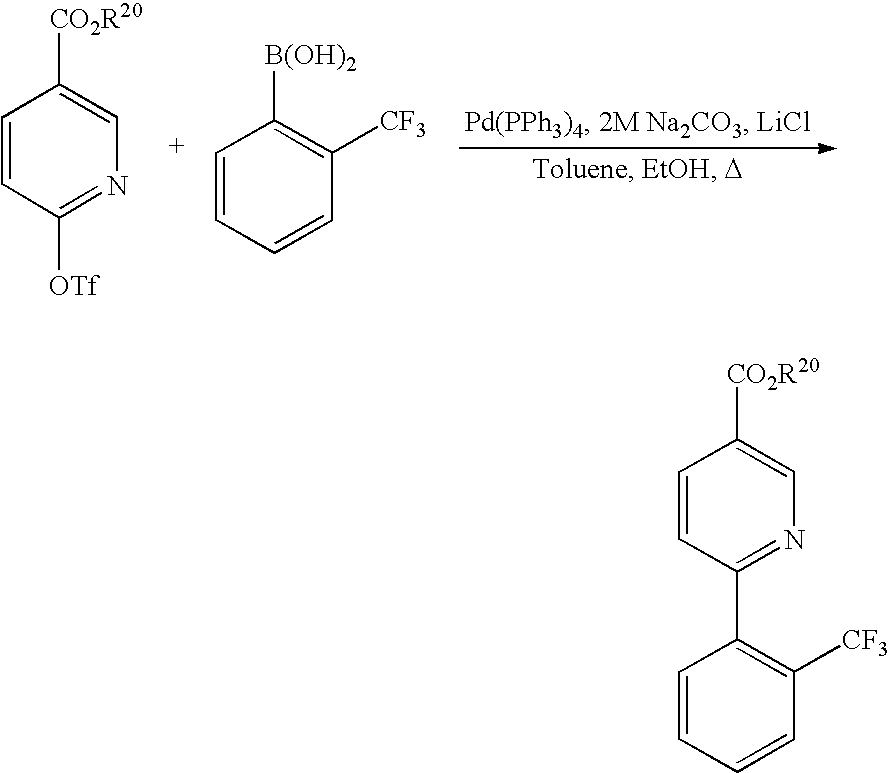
C1=CC([OTf])=NC=C1[CO2R20].C1=CC=CC([CF3])=C1[B(OH)2].C1=CC=CC([CF3])=C1C1=NC=C([CO2R20])C=C1
